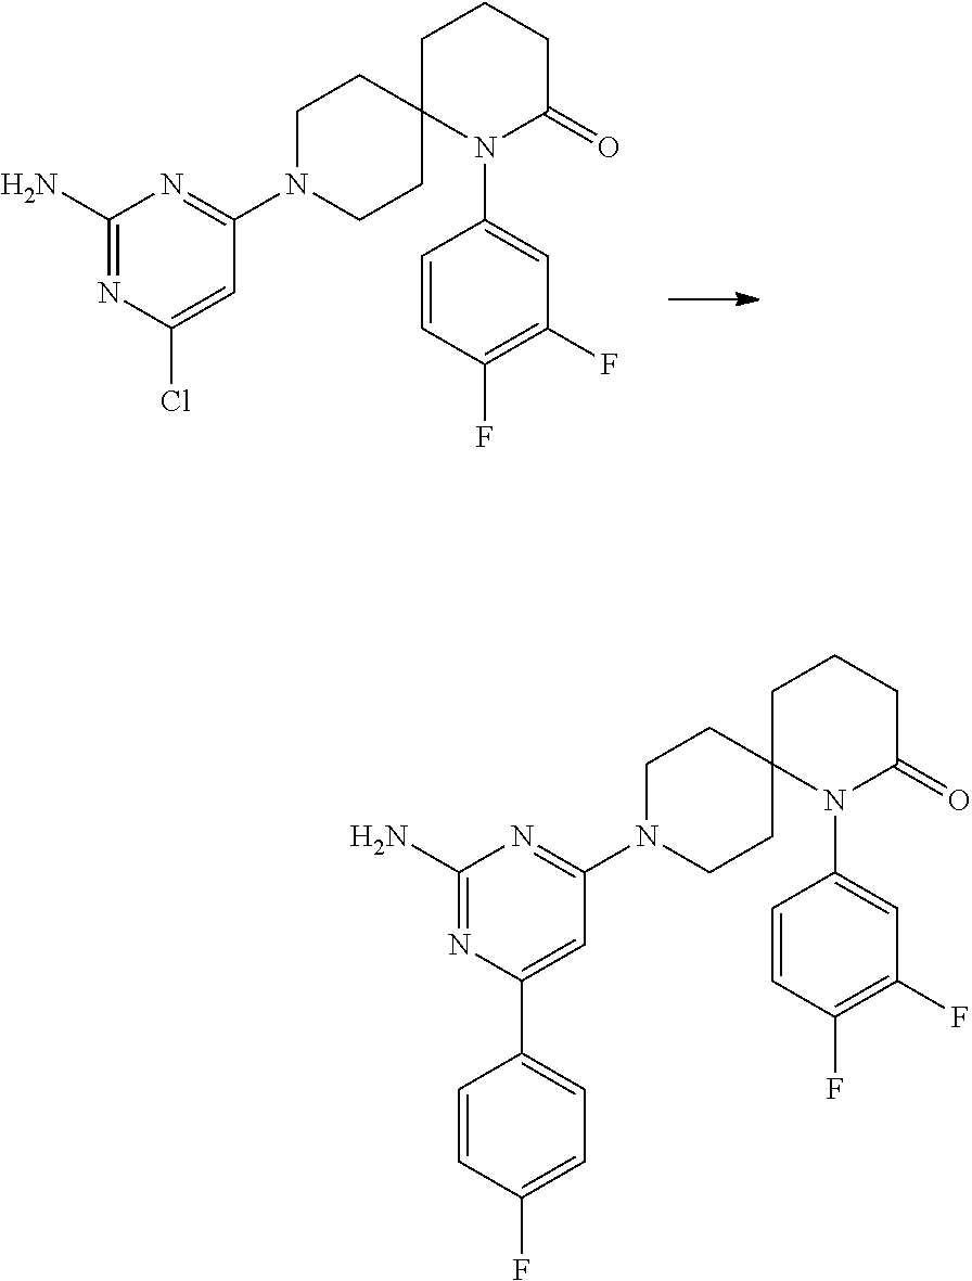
C1(N)=NC(Cl)=CC(N2CCC3(CC2)N(C2=CC(F)=C(F)C=C2)C(=O)CCC3)=N1.C1(N)=NC(C2=CC=C(F)C=C2)=CC(N2CCC3(CC2)N(C2=CC(F)=C(F)C=C2)C(=O)CCC3)=N1
